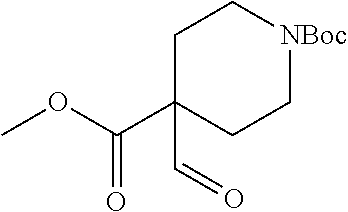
C1C(C(OC)=O)(C=O)CC[NBoc]C1
